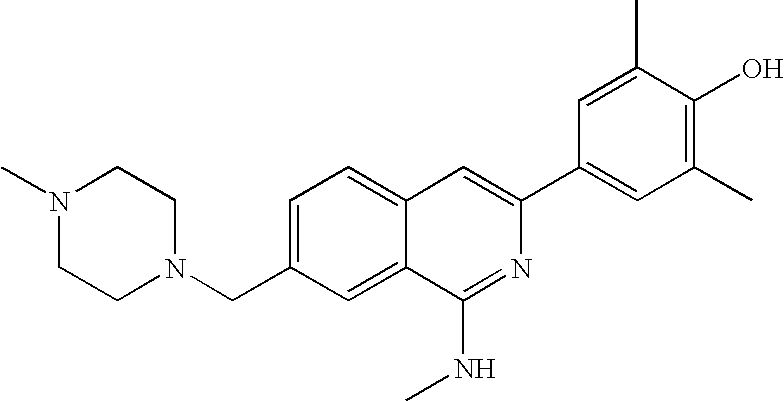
C1=C(CN2CCN(C)CC2)C=C2C(=C1)C=C(C1=CC(C)=C(O)C(C)=C1)N=C2NC
